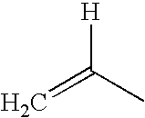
C=C(C)[H]
